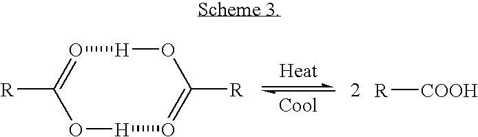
[R]C1=O[H]OC([R])=O[H]O1.[R][COOH]
